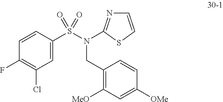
C1=CC(S(=O)(=O)N(CC2=C([MeO])C=C([OMe])C=C2)C2=NC=CS2)=CC(Cl)=C1F
